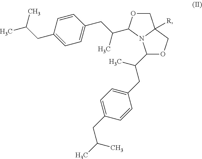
C1OC(C(CC2=CC=C(CC(C)C)C=C2)C)N2C1([R])COC2C(C)CC1=CC=C(CC(C)C)C=C1
